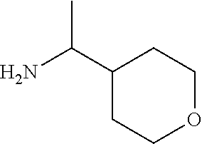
C1(C(N)C)CCOCC1
